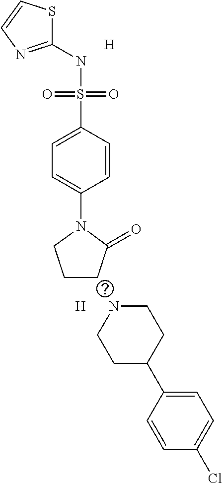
C1(NS(C2=CC=C(N3CCCC3=O)C=C2)(=O)=O)=NC=CS1.[H].[H].N1CCC(C2=CC=C(Cl)C=C2)CC1
